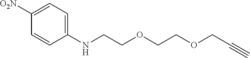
C1([O2N])=CC=C(NCCOCCOCC#C)C=C1
